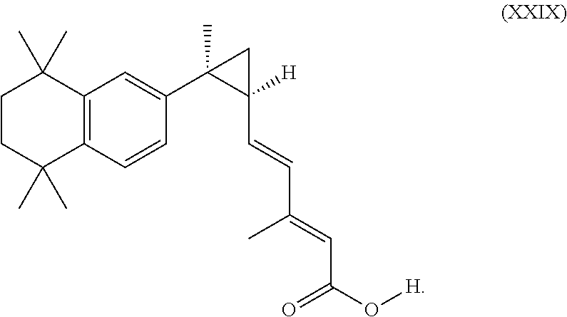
O=C(O[H])C=C(C=CC1([H])CC1(C1=CC2=C(C=C1)C(C)(C)CCC2(C)C)C)C
